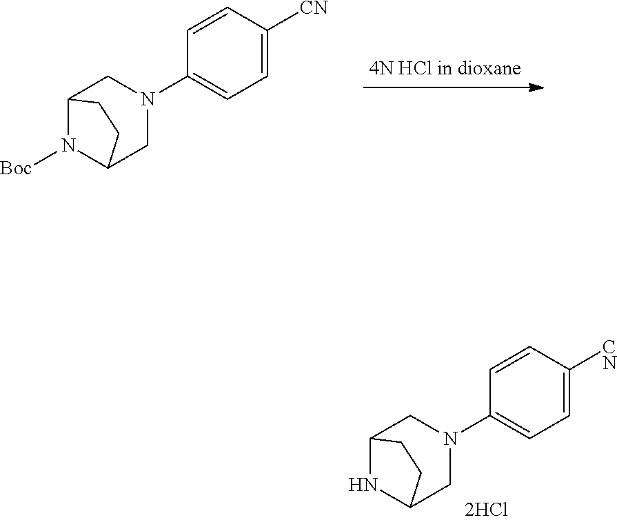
C1=CC(N2CC3N([Boc])C(C2)CC3)=CC=C1[CN].C1=CC(N2CC3NC(C2)CC3)=CC=C1[CN]
